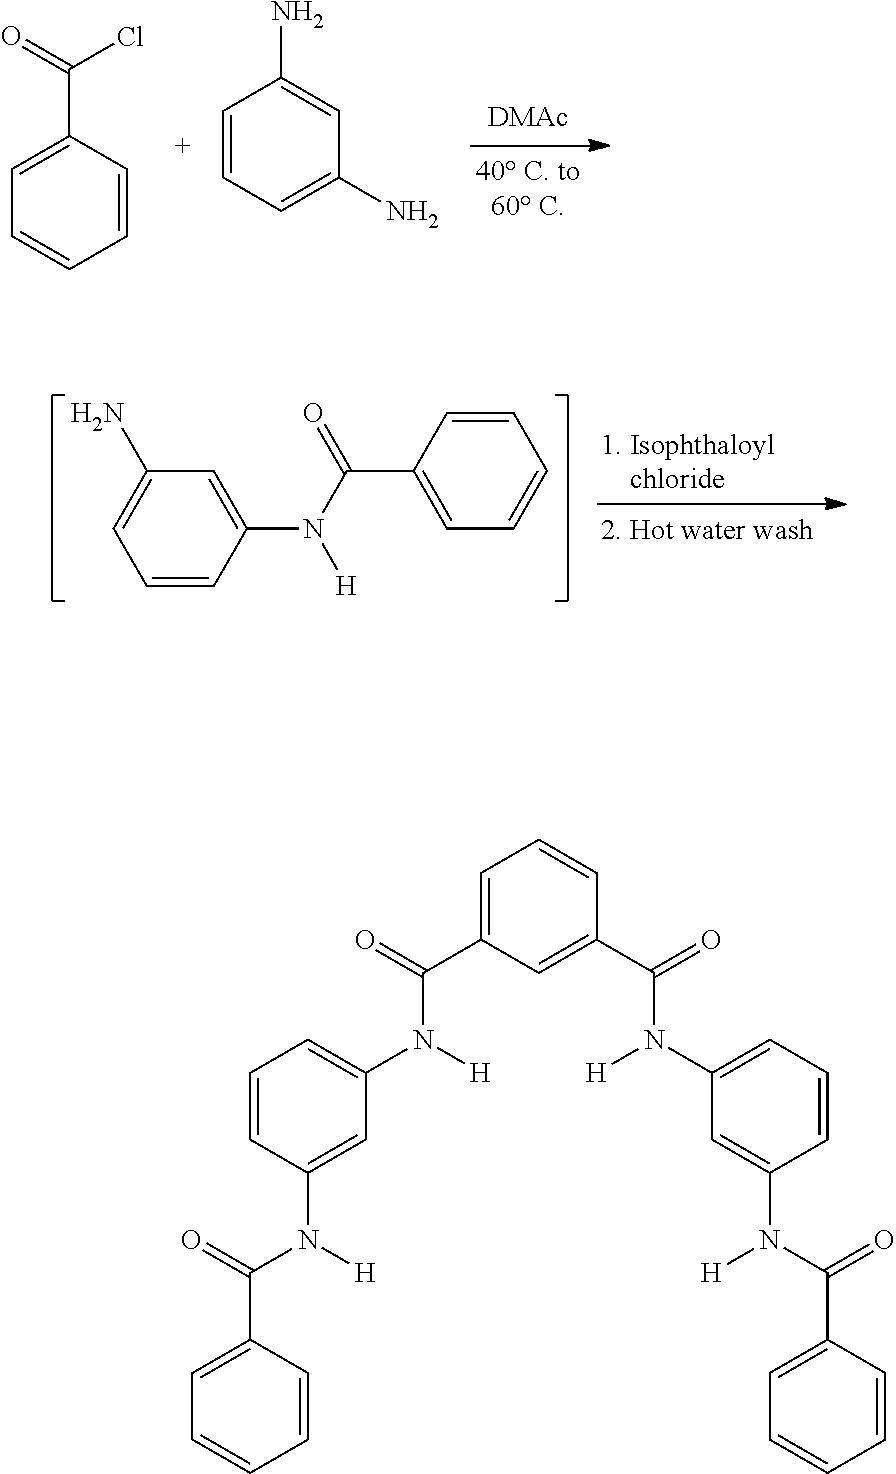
[DMAc].C1=CC(C(=O)Cl)=CC=C1.C1=CC=C(N)C=C1N.C1=CC(N(C(=O)C2=CC=CC=C2)[H])=CC(N)=C1.C1=CC=C(N([H])C(=O)C2=CC=CC(C(=O)N(C3=CC=CC(N(C(=O)C4=CC=CC=C4)[H])=C3)[H])=C2)C=C1N([H])C(=O)C1=CC=CC=C1
